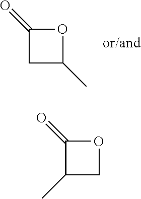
O1C(=O)CC1C.O1C(=O)C(C)C1
